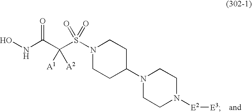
ONC(C(S(N1CCC(N2CCN([E2][E3])CC2)CC1)(=O)=O)([A1])[A2])=O
